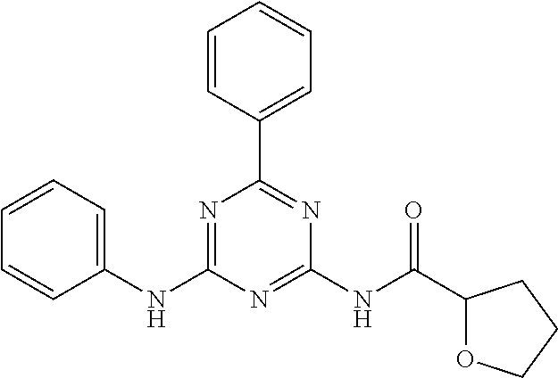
C1=CC(C2=NC(NC(C3OCCC3)=O)=NC(NC3=CC=CC=C3)=N2)=CC=C1
